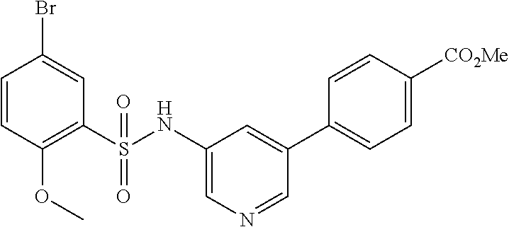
C1=CC(OC)=C(S(NC2=CN=CC(C3=CC=C([CO2Me])C=C3)=C2)(=O)=O)C=C1Br
